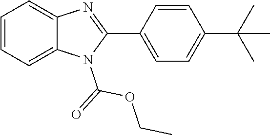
C1(C2=CC=C(C(C)(C)C)C=C2)=NC2=CC=CC=C2N1C(=O)OCC
